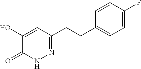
C1(O)=CC(CCC2=CC=C(F)C=C2)=NNC1=O
